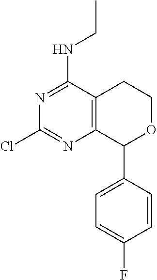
C1=C(C2OCCC3=C2N=C(Cl)N=C3NCC)C=CC(F)=C1
